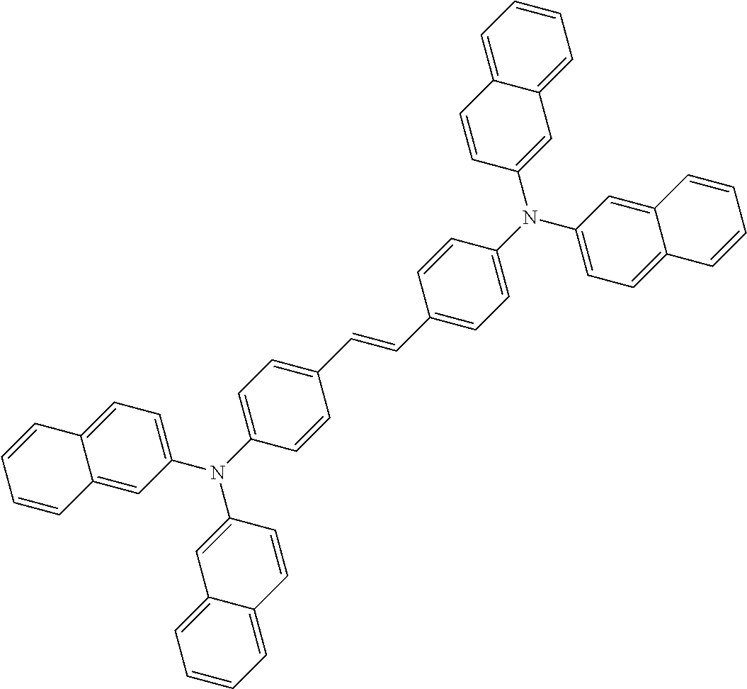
C1=CC=CC2=CC=C(N(C3=CC=C(C=CC4=CC=C(N(C5=CC=C6C(=C5)C=CC=C6)C5=CC6=CC=CC=C6C=C5)C=C4)C=C3)C3=CC4=CC=CC=C4C=C3)C=C12
